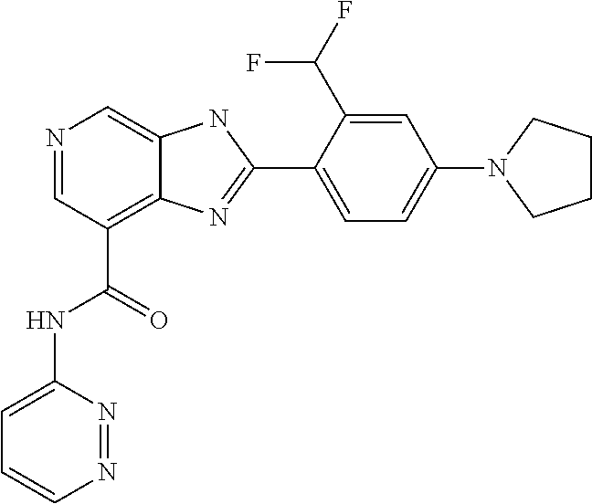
N1=CC(C(=O)NC2=CC=CN=N2)=C2C(=C1)NC(C1=CC=C(N3CCCC3)C=C1C(F)F)=N2
